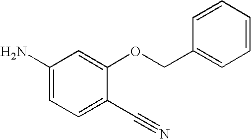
C1(N)=CC=C(C#N)C(OCC2=CC=CC=C2)=C1
